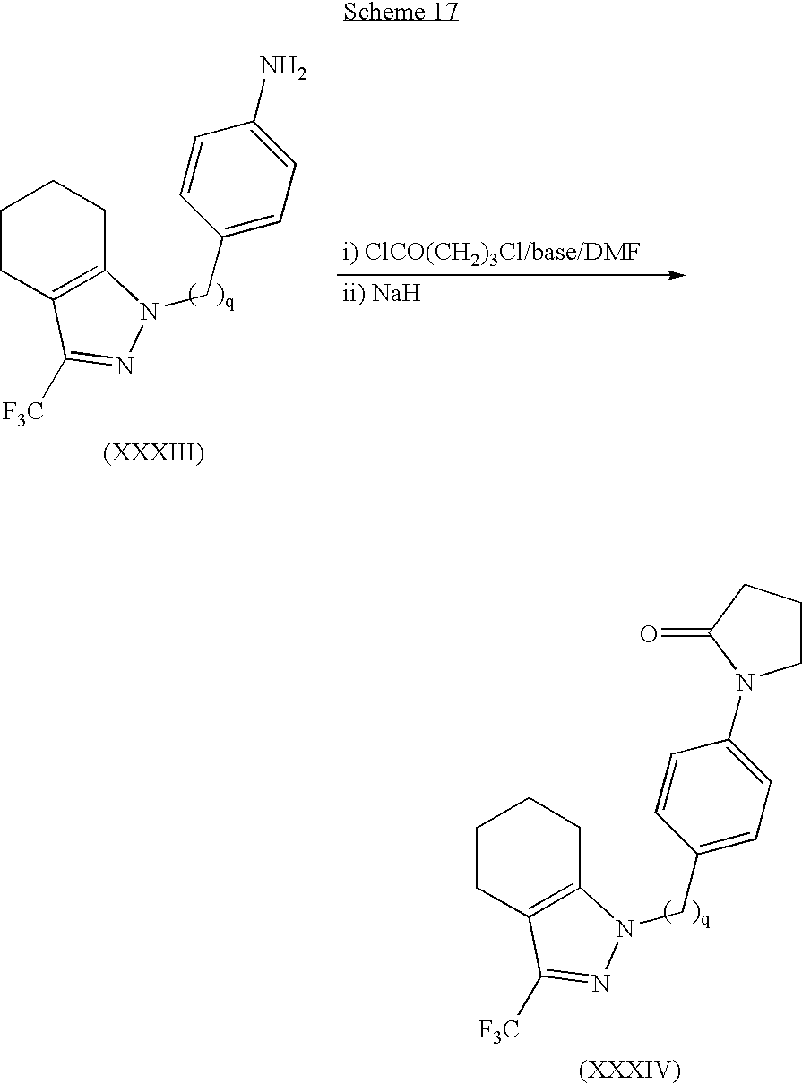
C1=CC(CN2C3=C(CCCC3)C([F3C])=N2)=CC=C1N.C1=CC(CN2C3=C(CCCC3)C([F3C])=N2)=CC=C1N1CCCC1=O
